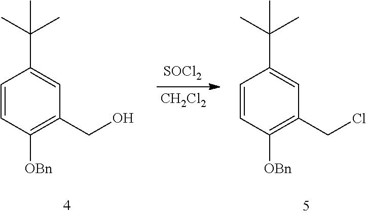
C1=CC([OBn])=C(CO)C=C1C(C)(C)C.C1=CC([OBn])=C(CCl)C=C1C(C)(C)C.[CH2Cl2].[SOCl2]
